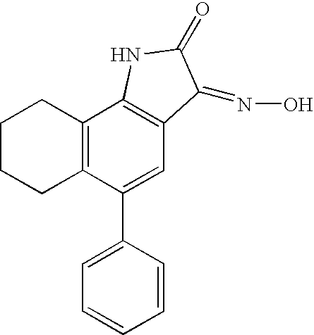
C1CCC2=C(C1)C1=C(C=C2C2=CC=CC=C2)C(=NO)C(=O)N1
